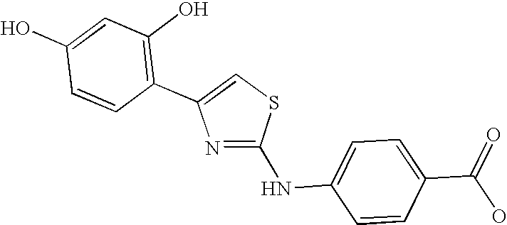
C1(O)=CC(O)=C(C2=CSC(NC3=CC=C(C(O)=O)C=C3)=N2)C=C1
